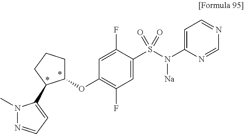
C1(OC2=C(F)C=C(S(N(C3=CC=NC=N3)[Na])(=O)=O)C(F)=C2)CCCC1C1=CC=NN1C
